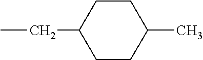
CCC1CCC(C)CC1
